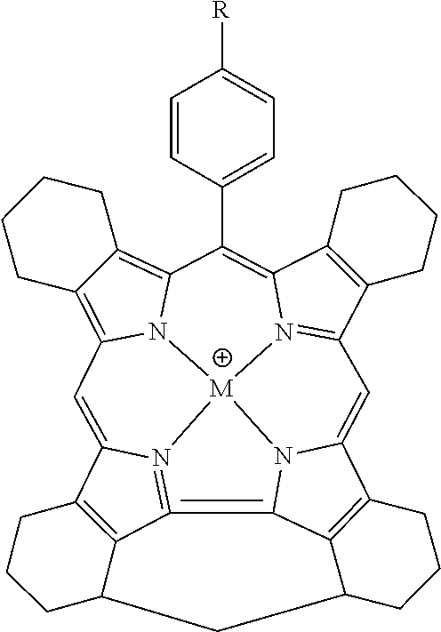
C12=C3C4=N5C1=CC1=C6C(=C7N1[M]51N5=C(C8=C(C5=C7C5=CC=C([R])C=C5)CCCC8)C=C5C7=C(C=4N51)C(CCC7)CC3CCC2)CCCC6
